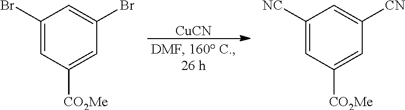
[CuCN].C1(Br)=CC([CO2Me])=CC(Br)=C1.C1([NC])=CC([CO2Me])=CC([CN])=C1
